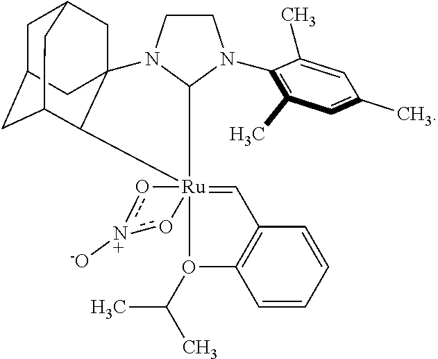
C1=CC=CC2=C1C=[Ru]13(O2C(C)C)(C2N(C4=C(C)C=C(C)C=C4C)CCN2C24CC5CC(CC(C12)C5)C4)o[n+]([-O])o3
